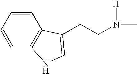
C(N([H])C)CC1=CNC2=C1C=CC=C2
